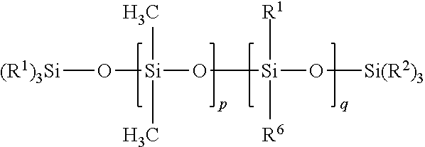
[(R1)3Si]O[Si](C)(C)O[Si]([R1])(O[Si(R2)3])[R6]
